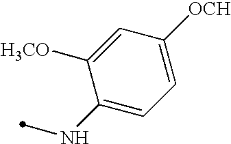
C1(NC)=CC=C([OCH])C=C1[H3CO]
